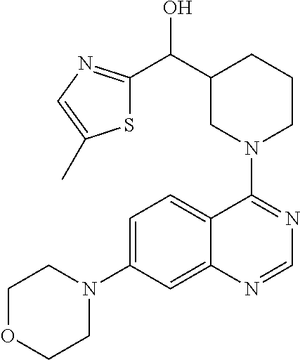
C1OCCN(C2=CC=C3C(=C2)N=CN=C3N2CCCC(C(C3=NC=C(C)S3)O)C2)C1
